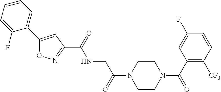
C1=CC=C(F)C(C2=CC(C(NCC(N3CCN(C(=O)C4=C([CF3])C=CC(F)=C4)CC3)=O)=O)=NO2)=C1
